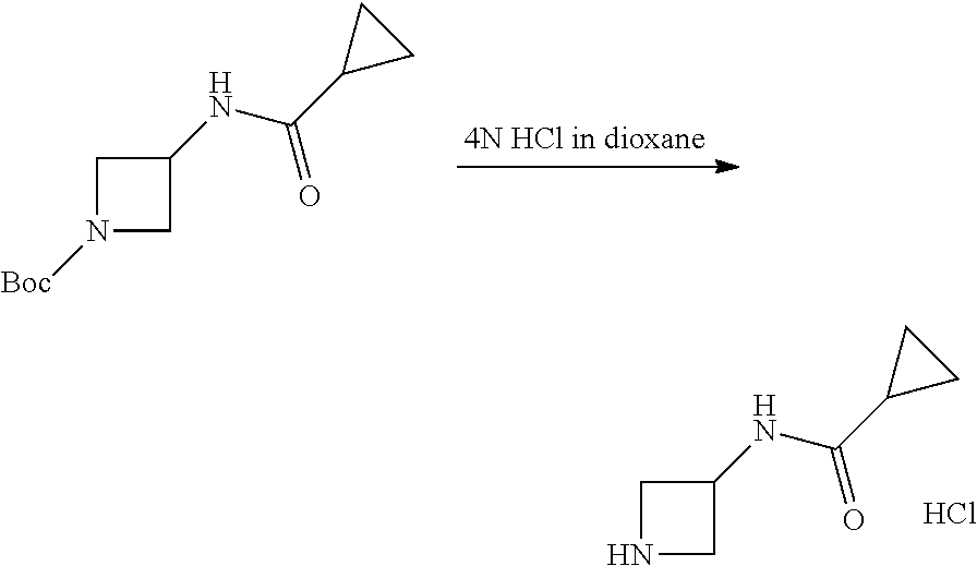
C1NCC1NC(C1CC1)=O.Cl.C1N([Boc])CC1NC(C1CC1)=O
